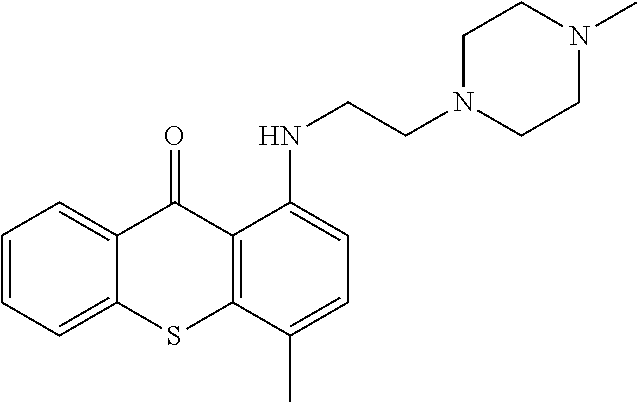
C1=CC=C2C(=C1)C(=O)C1=C(S2)C(C)=CC=C1NCCN1CCN(C)CC1
